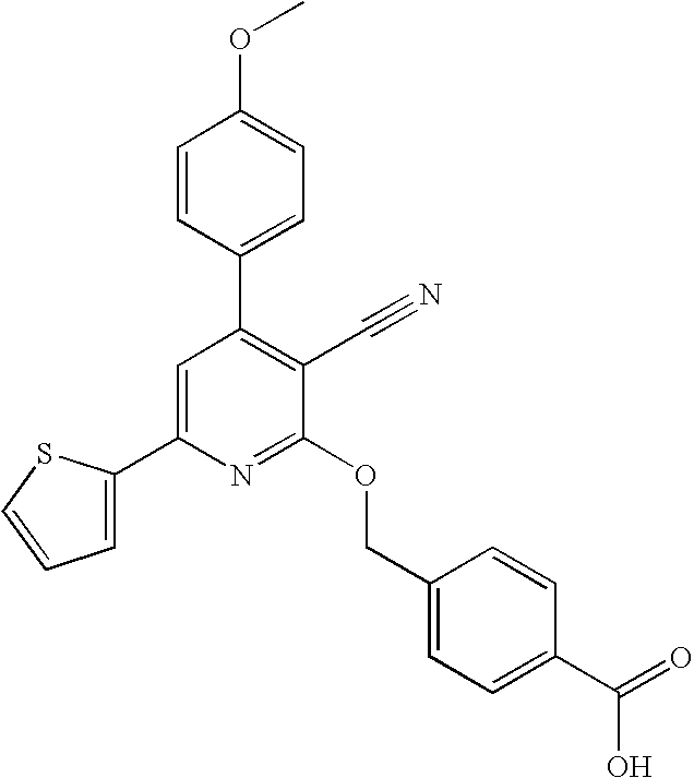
C1=C(C2=CC(C3=CC=C(OC)C=C3)=C(C#N)C(OCC3=CC=C(C(=O)O)C=C3)=N2)SC=C1
